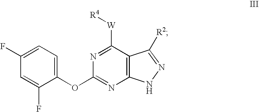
C1=C(F)C(OC2=NC3=C(C([W][R4])=N2)C([R2])=NN3)=CC=C1F
